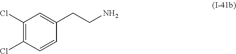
C1(Cl)=C(Cl)C=CC(CCN)=C1
